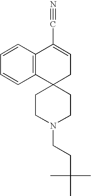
C12=C(C=CC=C1)C(C#N)=CCC21CCN(CCC(C)(C)C)CC1
